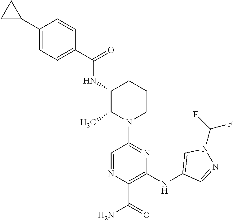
C1(C(=O)NC2C(C)N(C3=NC(NC4=CN(C(F)F)N=C4)=C(C(=O)N)N=C3)CCC2)=CC=C(C2CC2)C=C1
